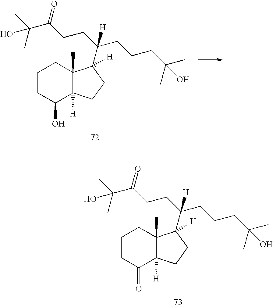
C1(O)C2([H])C(C)(CCC1)C([H])(C(CCC(C(O)(C)C)=O)(CCCC(C)(O)C)[H])CC2.C1(=O)C2([H])C(C)(CCC1)C([H])(C(CCC(C(O)(C)C)=O)(CCCC(C)(O)C)[H])CC2
